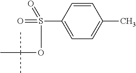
C1=C(S(=O)(=O)OC(C)(C)C)C=CC(C)=C1
